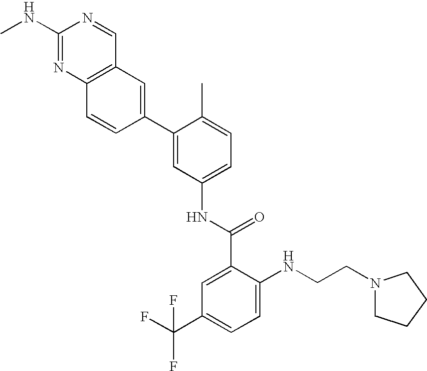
C1(NC)=NC2=C(C=N1)C=C(C1=CC(NC(C3=CC(C(F)(F)F)=CC=C3NCCN3CCCC3)=O)=CC=C1C)C=C2
